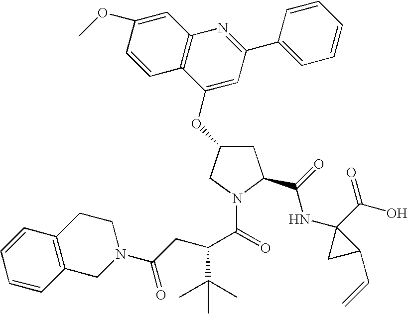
C1=CC2=C(C=C1OC)N=C(C1=CC=CC=C1)C=C2OC1CC(C(=O)NC2(C(O)=O)CC2C=C)N(C(=O)C(CC(N2CCC3=C(C2)C=CC=C3)=O)C(C)(C)C)C1
